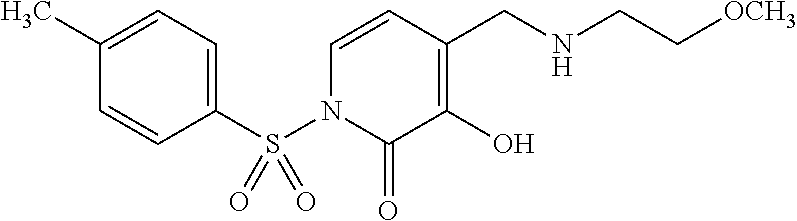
C1=CN(S(C2=CC=C(C)C=C2)(=O)=O)C(=O)C(O)=C1CNCC[OCH3]
